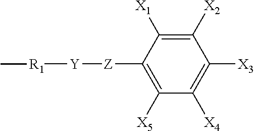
C1([Z][Y][R1]C)=C([X5])C([X4])=C([X3])C([X2])=C1[X1]
